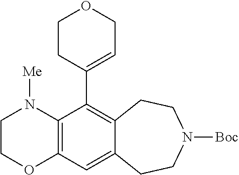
C12=C(N([Me])CCO1)C(C1=CCOCC1)=C1C(=C2)CCN([Boc])CC1
